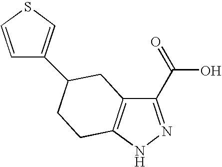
C1(C(=O)O)=NNC2=C1CC(C1=CSC=C1)CC2
